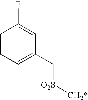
C1=CC=C(C[O2S][CH2*])C=C1F
